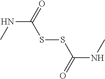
N(C)C(SSC(NC)=O)=O
